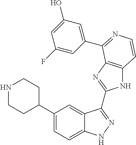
C1(C2CCNCC2)=CC=C2C(=C1)C(C1=NC3=C(N1)C=CN=C3C1=CC(O)=CC(F)=C1)=NN2
